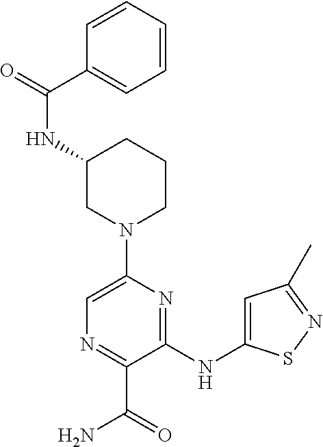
N(C1CN(C2=CN=C(C(=O)N)C(NC3=CC(C)=NS3)=N2)CCC1)C(C1=CC=CC=C1)=O
